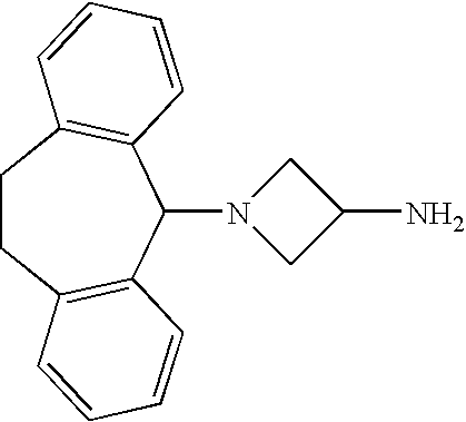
C1CC2=C(C(N3CC(N)C3)C3=C1C=CC=C3)C=CC=C2
